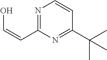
N1=C(C=CO)N=C(C(C)(C)C)C=C1
